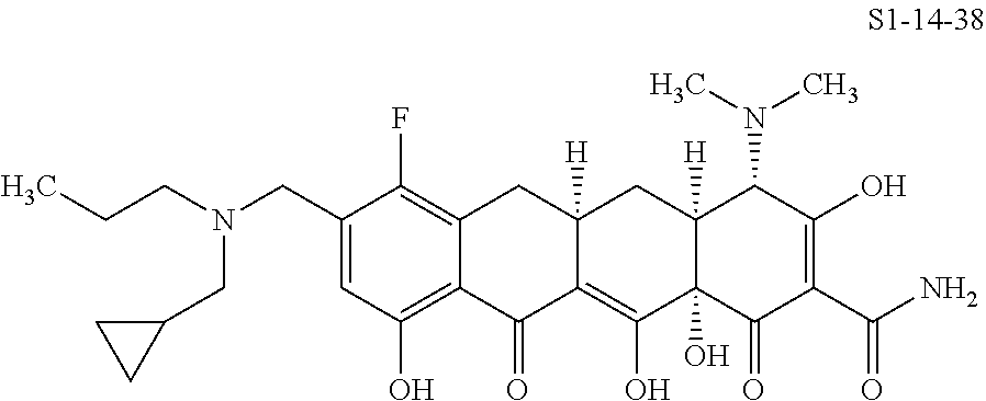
C1(CN(CCC)CC2CC2)=CC(O)=C2C(=C1F)CC1([H])C(=C(O)C3(O)C([H])(C1)C(N(C)C)C(O)=C(C(N)=O)C3=O)C2=O
